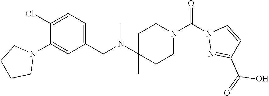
ClC1=CC=C(CN(C2(C)CCN(C(N3N=C(C(=O)O)C=C3)=O)CC2)C)C=C1N1CCCC1
